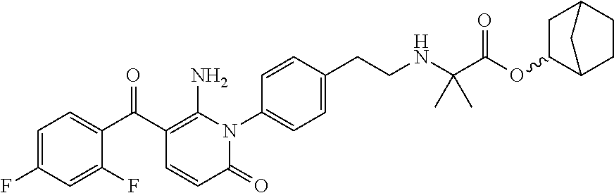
C1=C(F)C=C(F)C(C(C2=C(N)N(C3=CC=C(CCNC(C(OC4C5CCC(C4)C5)=O)(C)C)C=C3)C(=O)C=C2)=O)=C1
